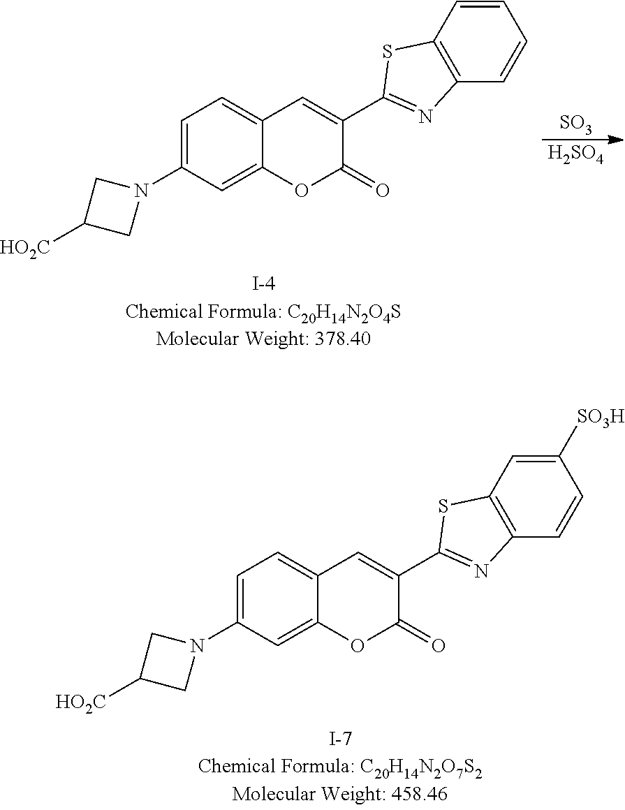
C1=C(N2CC([HO2C])C2)C=C2C(=C1)C=C(C1=NC3=C(C=CC=C3)S1)C(=O)O2.[SO3].[H2SO4].C1=C(N2CC([HO2C])C2)C=C2C(=C1)C=C(C1=NC3=C(C=C([SO3H])C=C3)S1)C(=O)O2
